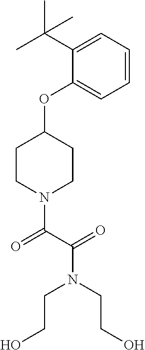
C1=CC=C(C(C)(C)C)C(OC2CCN(C(C(=O)N(CCO)CCO)=O)CC2)=C1
